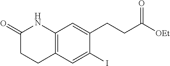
C12=C(C=C(CCC([OEt])=O)C(I)=C1)NC(=O)CC2
